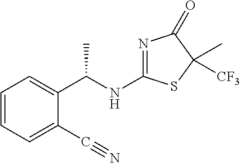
C1=CC=C(C#N)C(C(NC2=NC(=O)C(C)([CF3])S2)C)=C1
